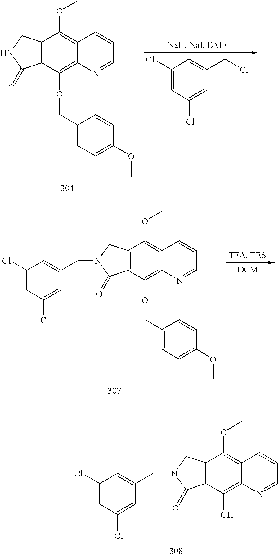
C12=C(CNC1=O)C(OC)=C1C(=C2OCC2=CC=C(OC)C=C2)N=CC=C1.C1(Cl)=CC(Cl)=CC(CCl)=C1.C12=C(CN(CC3=CC(Cl)=CC(Cl)=C3)C1=O)C(OC)=C1C(=C2OCC2=CC=C(OC)C=C2)N=CC=C1.C12=C(CN(CC3=CC(Cl)=CC(Cl)=C3)C1=O)C(OC)=C1C(=C2O)N=CC=C1
